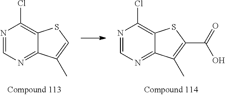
N1=CN=C2C(=C1Cl)SC(C(=O)O)=C2C.N1=CN=C2C(=C1Cl)SC=C2C
